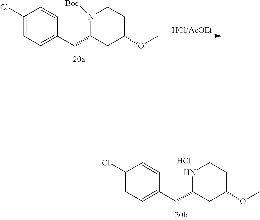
C1C(OC)CCN([Boc])C1CC1=CC=C(Cl)C=C1.[HCl/AcOEt].C1C(OC)CCNC1CC1=CC=C(Cl)C=C1.Cl
